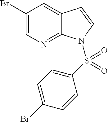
BrC1=CN=C2C(=C1)C=CN2S(C1=CC=C(Br)C=C1)(=O)=O
